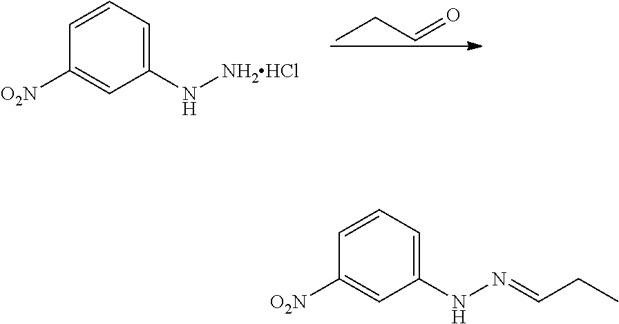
C1([O2N])=CC(N[NH2HCl])=CC=C1.CCC=O.C1([O2N])=CC(NN=CCC)=CC=C1
